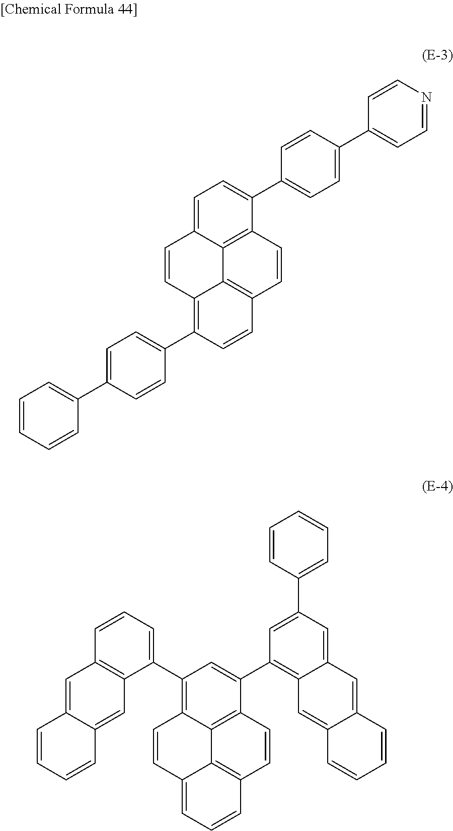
C1=C2C3=C(C(C4=CC=C(C5=CC=NC=C5)C=C4)=C1)C=CC1=C3C(=C(C3=CC=C(C4=CC=CC=C4)C=C3)C=C1)C=C2.C1(C2=CC=CC3=C2C=C2C(=C3)C=CC=C2)=C2C3=C(C(C4=C5C(=CC(C6=CC=CC=C6)=C4)C=C4C(=C5)C=CC=C4)=C1)C=CC1=C3C(=CC=C1)C=C2
